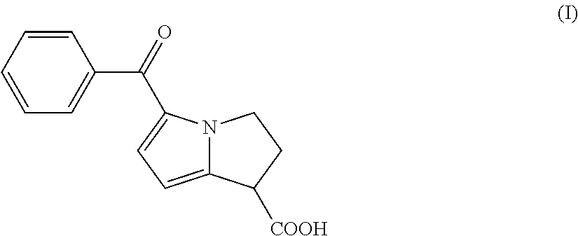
C1=CC=C(C(=O)C2=CC=C3N2CCC3[COOH])C=C1
